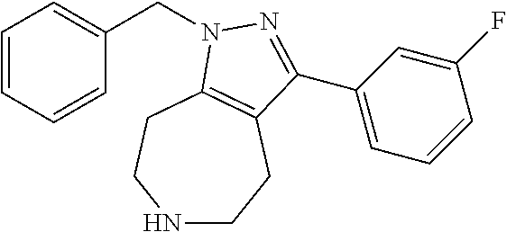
C1=CC=CC(CN2C3=C(CCNCC3)C(C3=CC=CC(F)=C3)=N2)=C1
